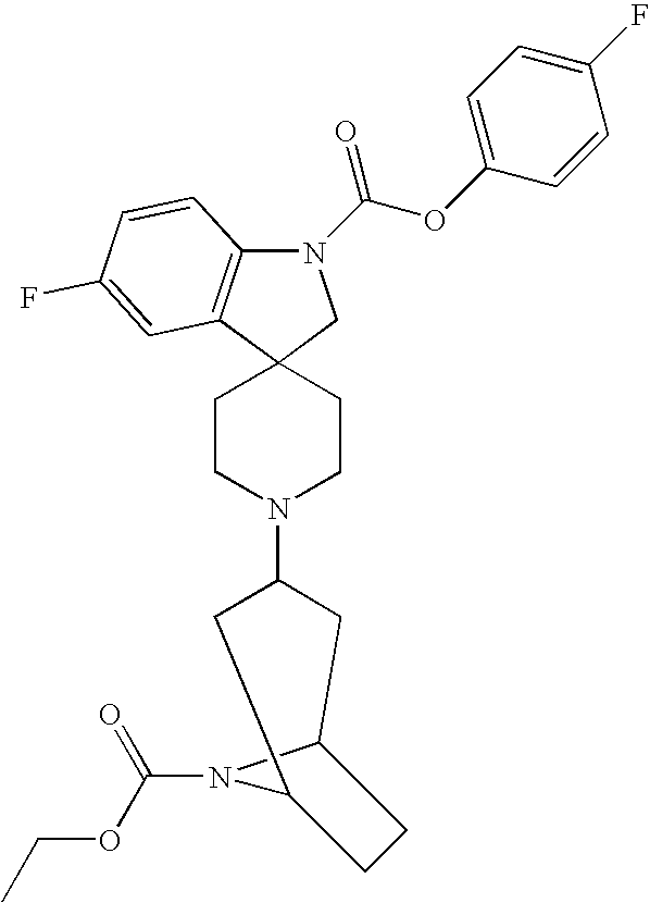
N1(C(OC2=CC=C(F)C=C2)=O)C2=C(C3(C1)CCN(C1CC4N(C(OCC)=O)C(C1)CC4)CC3)C=C(F)C=C2
